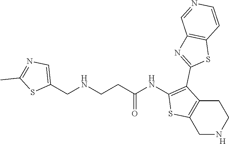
C1(NC(CCNCC2=CN=C(C)S2)=O)=C(C2=NC3=C(S2)C=CN=C3)C2=C(S1)CNCC2.[H]
